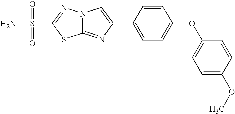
C12=NC(C3=CC=C(OC4=CC=C(OC)C=C4)C=C3)=CN1N=C(S(=O)(=O)N)S2
